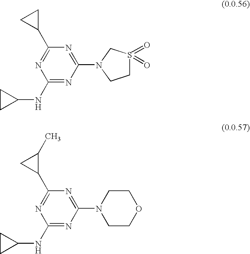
C1(NC2CC2)=NC(N2CCS(=O)(=O)C2)=NC(C2CC2)=N1.C1(NC2CC2)=NC(N2CCOCC2)=NC(C2C(C)C2)=N1
